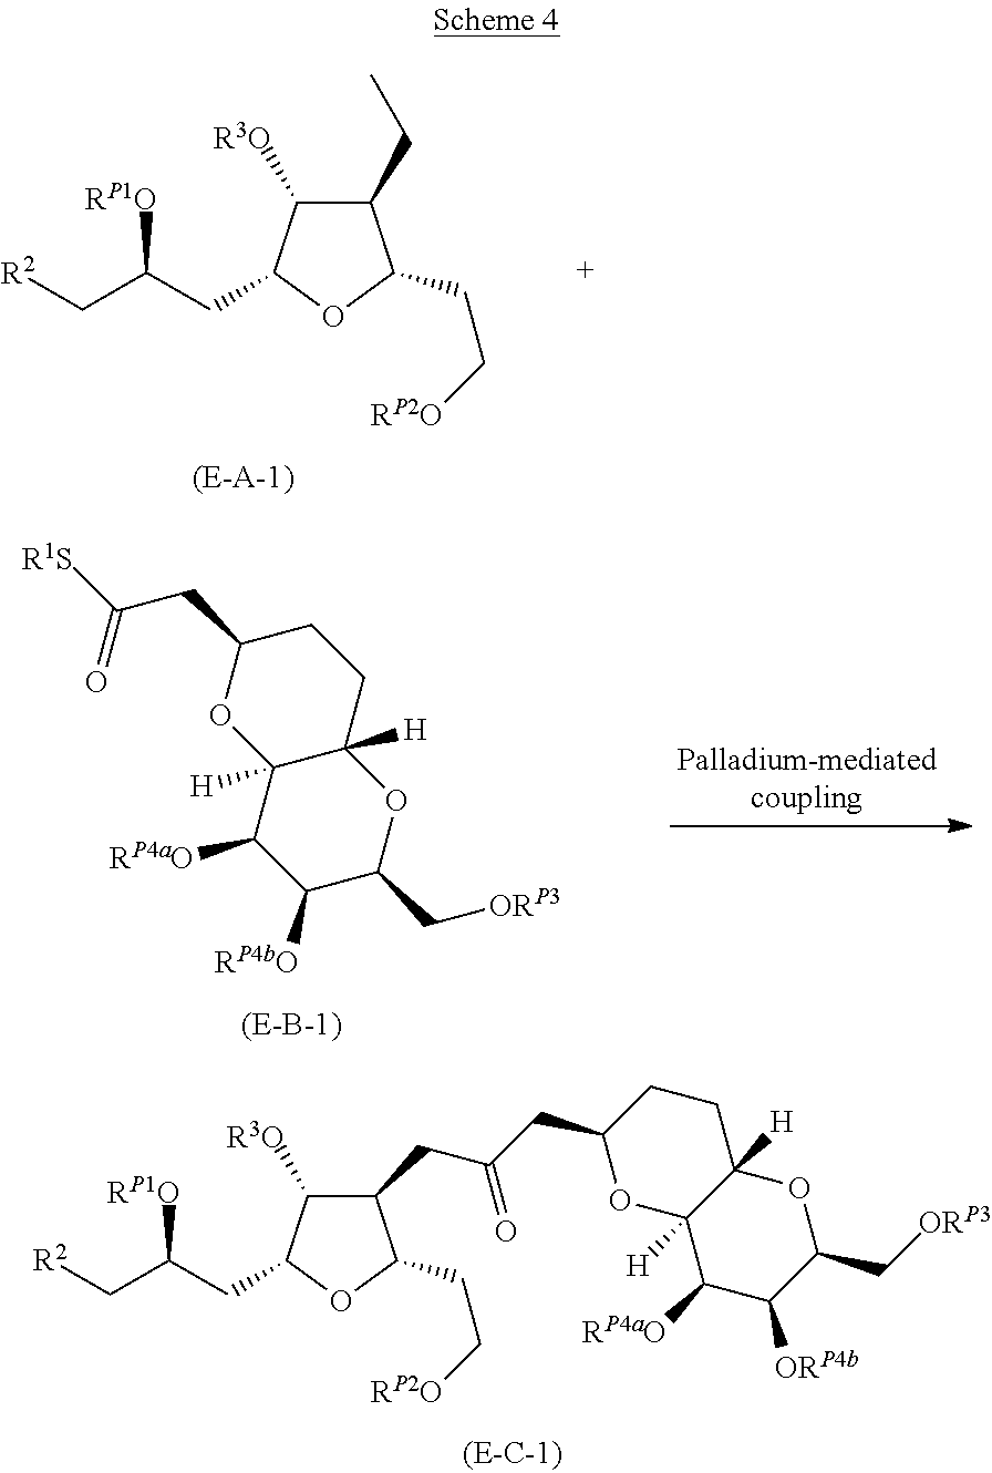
C1(CC)C([R3O])C(CC(C[R2])[RP1O])OC1CC[RP2O].C(C1OC2([H])C([H])(CC1)OC(C[ORP3])C([RP4bO])C2[RP4aO])C(=O)[R1S].C(C1OC2([H])C([H])(CC1)OC(C[ORP3])C([ORP4b])C2[RP4aO])C(=O)CC1C([R3O])C(CC(C[R2])[RP1O])OC1CC[RP2O]
